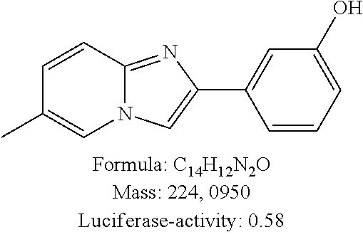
C1=CC2=NC(C3=CC(O)=CC=C3)=CN2C=C1C
